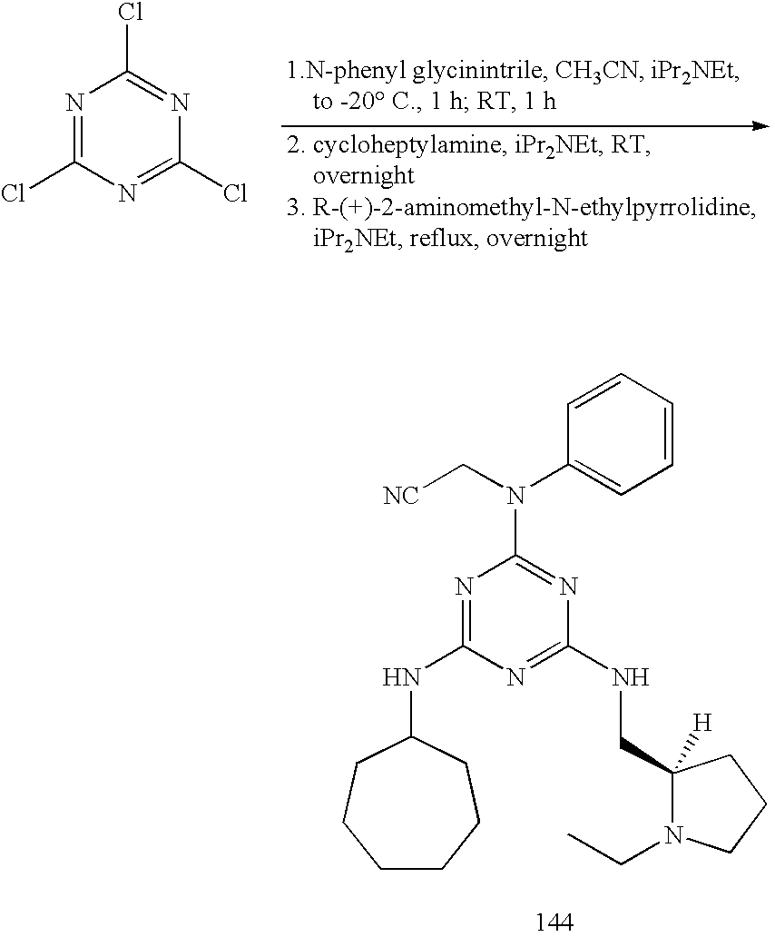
ClC1=NC(Cl)=NC(Cl)=N1.C1=CC=CC(N(C2=NC(NCC3([H])N(CC)CCC3)=NC(NC3CCCCCC3)=N2)C[NC])=C1
